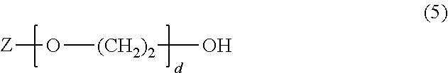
[Z]O[(CH2)2]O
